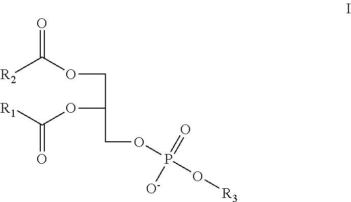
[R2]C(OCC(OC([R1])=O)COP([O-])(=O)O[R3])=O
